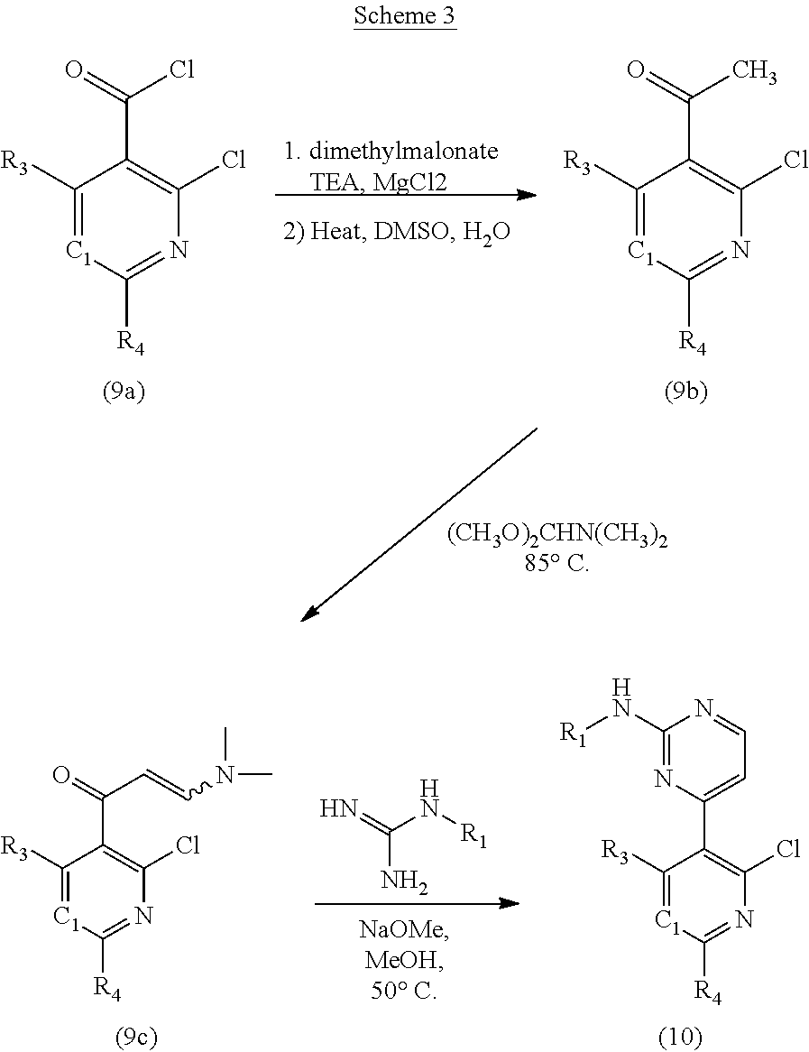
C1([R3])=[C1]C([R4])=NC(Cl)=C1C(=O)C.C1([R3])=[C1]C([R4])=NC(Cl)=C1C(=O)Cl.C(N)(=N)N[R1].C1([R3])=[C1]C([R4])=NC(Cl)=C1C(=O)C=CN(C)C.C1([R3])=[C1]C([R4])=NC(Cl)=C1C1=CC=NC(N[R1])=N1
